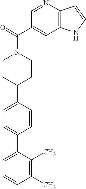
C1(C)=C(C)C(C2=CC=C(C3CCN(C(C4=CC5=C(N=C4)C=CN5)=O)CC3)C=C2)=CC=C1
